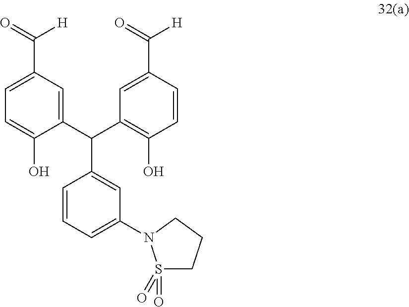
C1=CC=C(N2S(=O)(=O)CCC2)C=C1C(C1=CC(C([H])=O)=CC=C1O)C1=C(O)C=CC(C([H])=O)=C1
